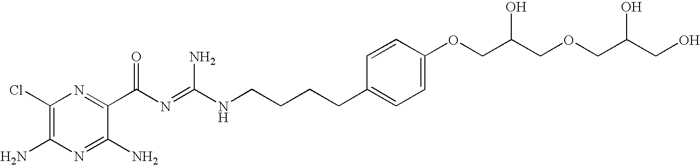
C1(Cl)=C(N)N=C(N)C(C(N=C(N)NCCCCC2=CC=C(OCC(COCC(CO)O)O)C=C2)=O)=N1
